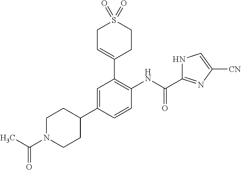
C1N(C(C)=O)CCC(C2=CC(C3=CCS(=O)(=O)CC3)=C(NC(=O)C3=NC([CN])=CN3)C=C2)C1
